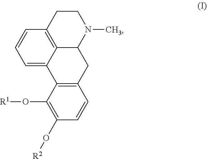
C12=C3CCN(C)C1CC1=C(C2=CC=C3)C(O[R1])=C(O[R2])C=C1
